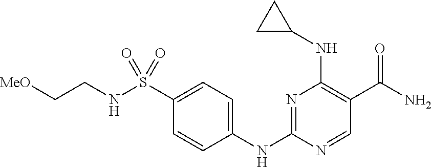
N1=C(NC2=CC=C(S(NCC[MeO])(=O)=O)C=C2)N=CC(C(N)=O)=C1NC1CC1
